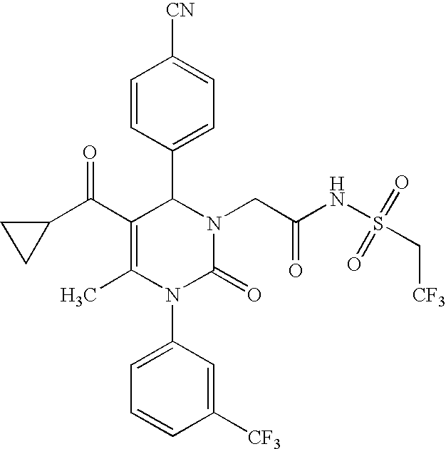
C(C1=C(C)N(C2=CC=CC([CF3])=C2)C(=O)N(CC(NS(C[CF3])(=O)=O)=O)C1C1=CC=C([CN])C=C1)(C1CC1)=O
